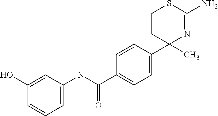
C1CC(C)(C2=CC=C(C(NC3=CC=CC(O)=C3)=O)C=C2)N=C(N)S1
